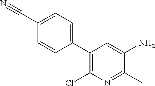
C1=C(C#N)C=CC(C2=C(Cl)N=C(C)C(N)=C2)=C1
